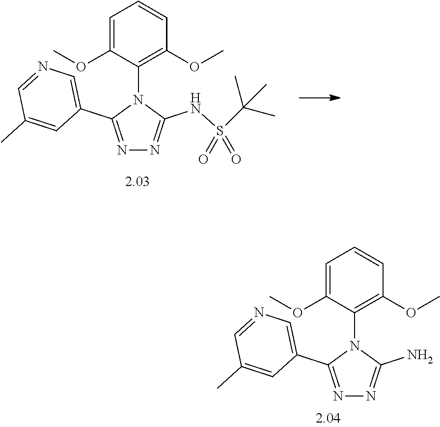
C1=C(OC)C(N2C(C3=CN=CC(C)=C3)=NN=C2NS(C(C)(C)C)(=O)=O)=C(OC)C=C1.C1=C(OC)C(N2C(C3=CN=CC(C)=C3)=NN=C2N)=C(OC)C=C1
